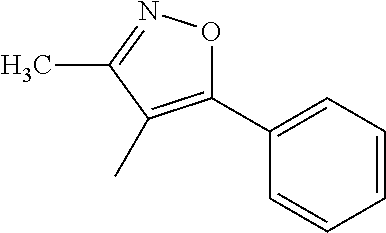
C1=CC=C(C2=C(C)C(C)=NO2)C=C1
